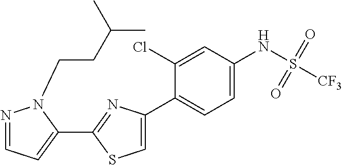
C1(C2=NC(C3=CC=C(NS([CF3])(=O)=O)C=C3Cl)=CS2)=CC=NN1CCC(C)C
